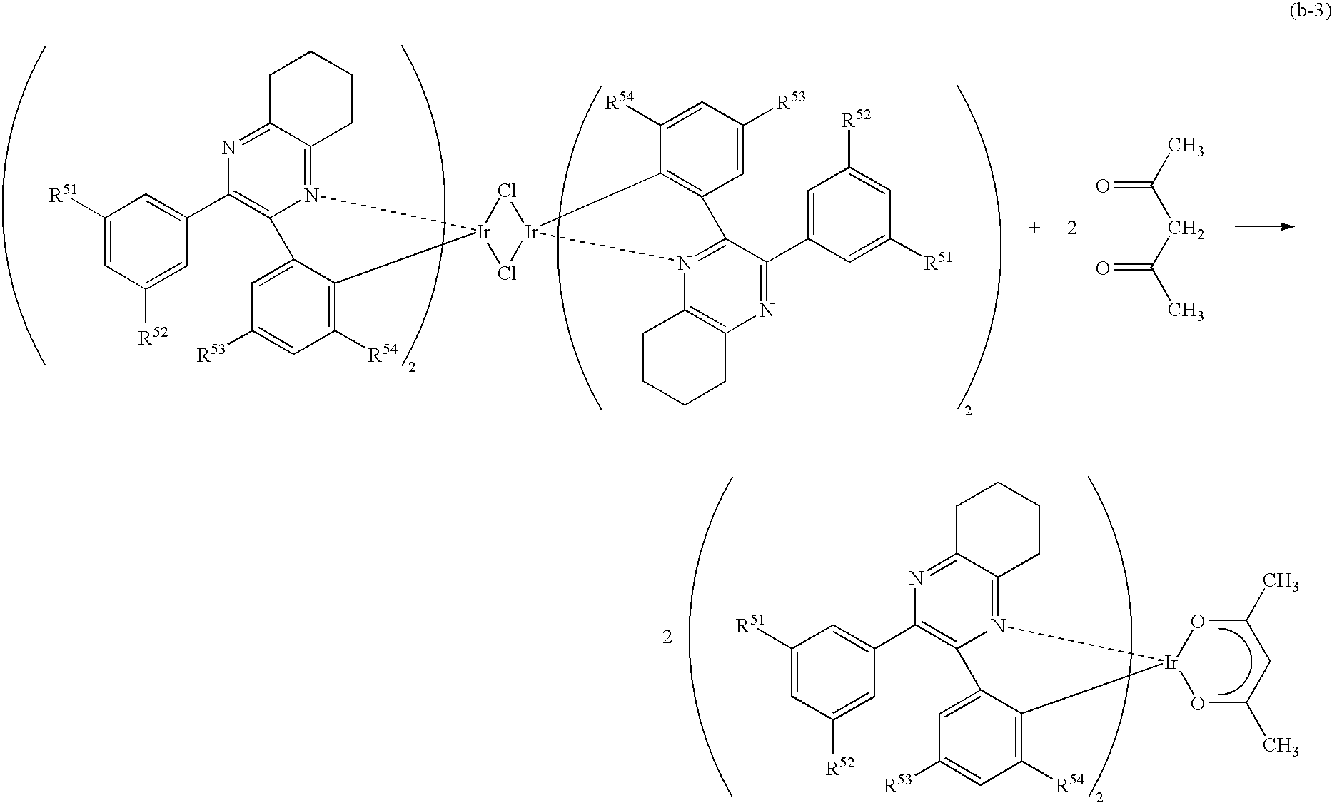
C1([R51])=CC([R52])=CC(C2=C3N(=C4C(=N2)CCCC4)[Ir]2(C4=C([R54])C=C([R53])C=C34)Cl[Ir]3(N4=C(C(C5=CC([R52])=CC([R51])=C5)=NC5=C4CCCC5)C4=C3C([R54])=CC([R53])=C4)Cl2)=C1.CC(CC(C)=O)=O.C1([R51])=CC([R52])=CC(C2=C3N(=C4C(=N2)CCCC4)[Ir]2(C4=C([R54])C=C([R53])C=C34)OC(C)CC(C)O2)=C1
